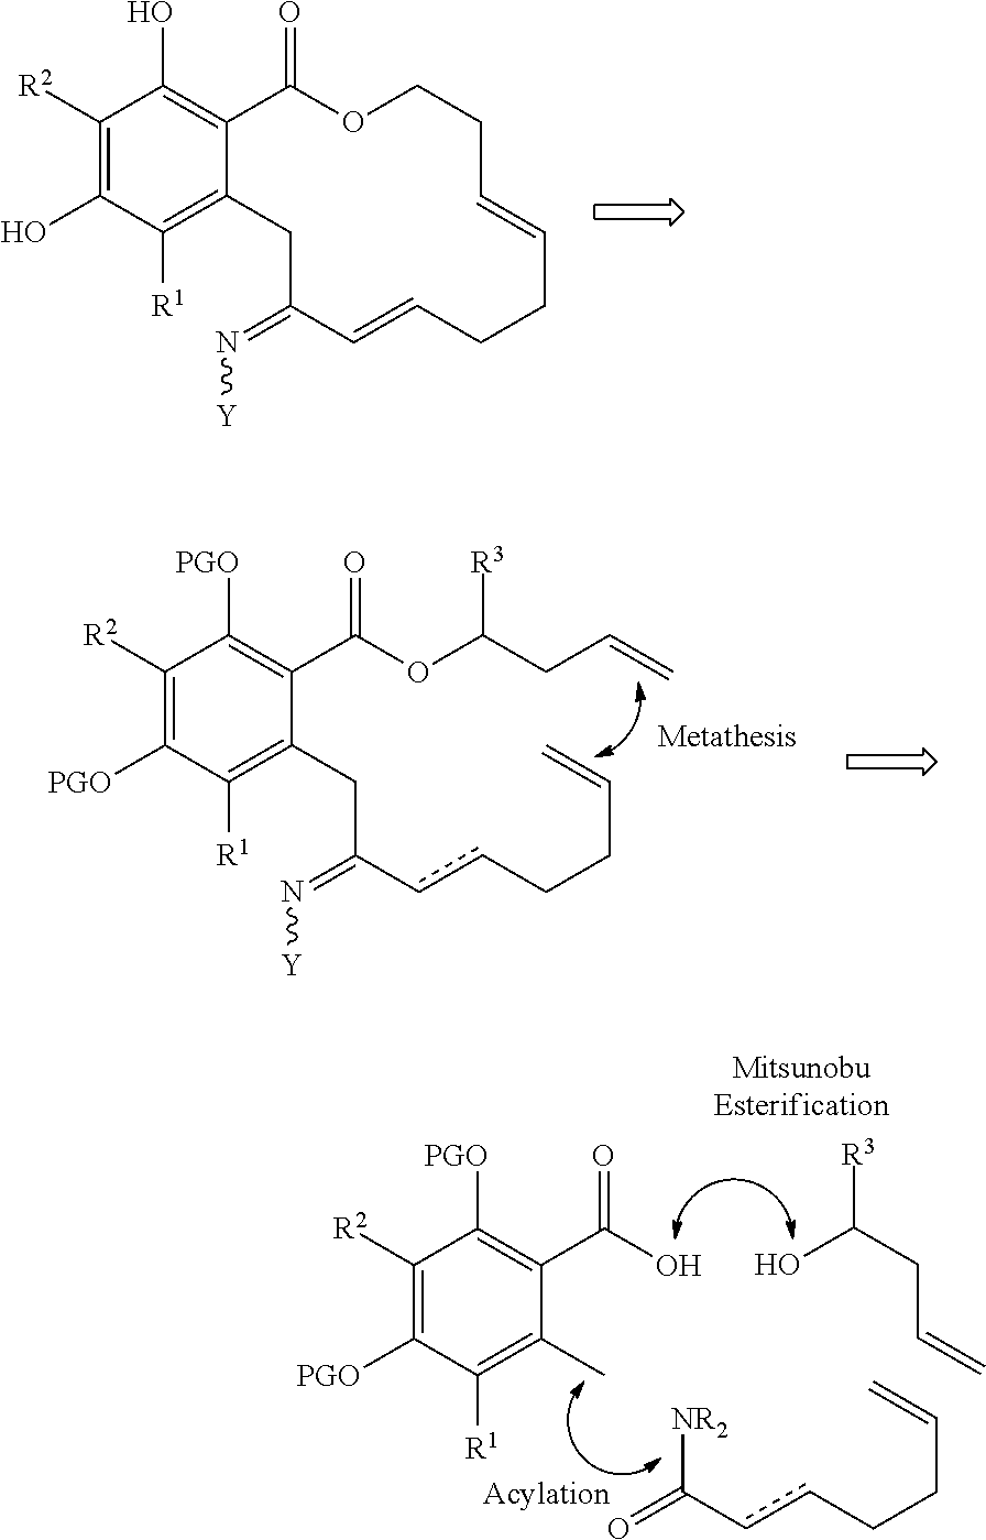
C1([R2])=C([PGO])C([R1])=C(C)C(C(O)=O)=C1[PGO].C=CCCccC(=O)[NR2].OC(CC=C)[R3].C1([R2])=C(O)C([R1])=C2C(=C1O)C(=O)OCCC=CCCC=CC(=N[Y])C2.C1([R2])=C([PGO])C([R1])=C(CC(ccCCC=C)=N[Y])C(C(OC(CC=C)[R3])=O)=C1[PGO]
